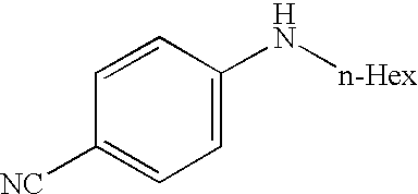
C1=C(N[n-Hex])C=CC([NC])=C1
